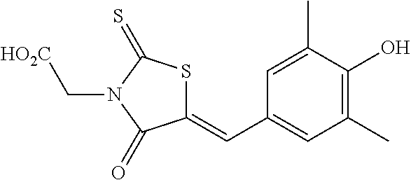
C1(=CC2=CC(C)=C(O)C(C)=C2)SC(=S)N(C[HO2C])C1=O
